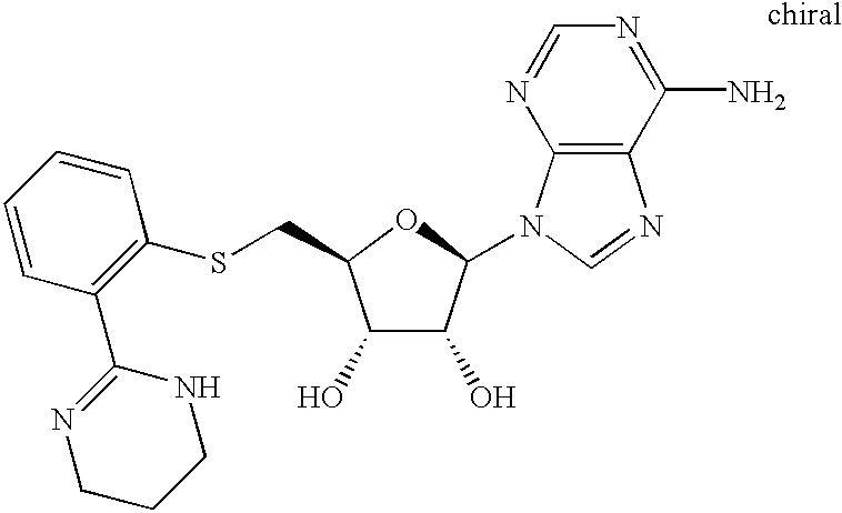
C1(O)C(O)C(N2C3=C(N=C2)C(N)=NC=N3)OC1CSC1=C(C2=NCCCN2)C=CC=C1
